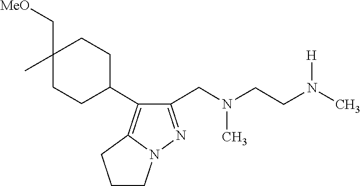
CN(CC1=NN2C(=C1C1CCC(C[MeO])(C)CC1)CCC2)CCN([H])C
